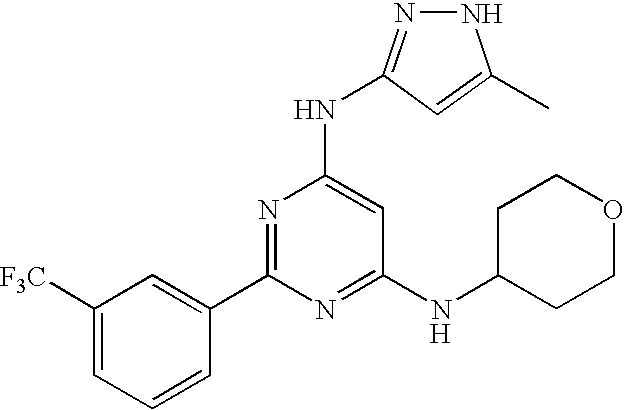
C1(C2=NC(NC3=NNC(C)=C3)=CC(NC3CCOCC3)=N2)=CC([F3C])=CC=C1.[H]
